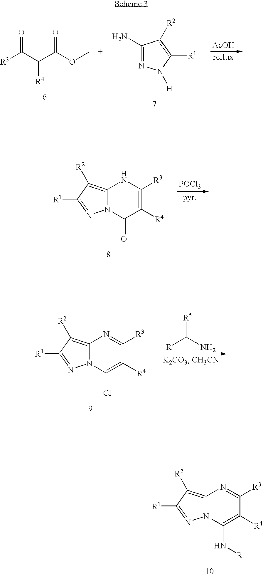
C12=C([R2])C([R1])=NN1C(N[R])=C([R4])C([R3])=N2.[R3]C(C(C(OC)=O)[R4])=O.C1(N)=NN([H])C([R1])=C1[R2].[AcOH].C12=C([R2])C([R1])=NN1C(=O)C([R4])=C([R3])N2.[POCl3].C12=C([R2])C([R1])=NN1C(Cl)=C([R4])C([R3])=N2.[R]C(N)[R5]
